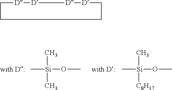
C[Si](OC)(C)C.[with D:].C[Si](OC)(C)[C8H17].[with D:].C1[D][D][D][D]CCC1
